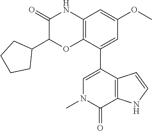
C1(=O)C(C2CCCC2)OC2=C(N1)C=C(OC)C=C2C1=CN(C)C(=O)C2=C1C=CN2
